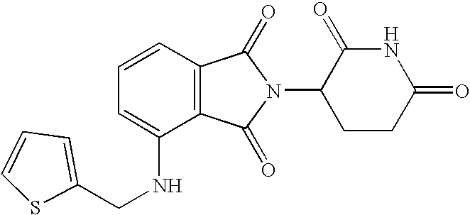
C1=CC=C(NCC2=CC=CS2)C2=C1C(=O)N(C1CCC(=O)NC1=O)C2=O
